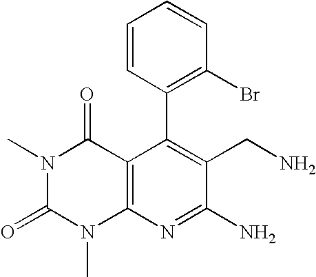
C1=CC(C2=C(CN)C(N)=NC3=C2C(=O)N(C)C(=O)N3C)=C(Br)C=C1
